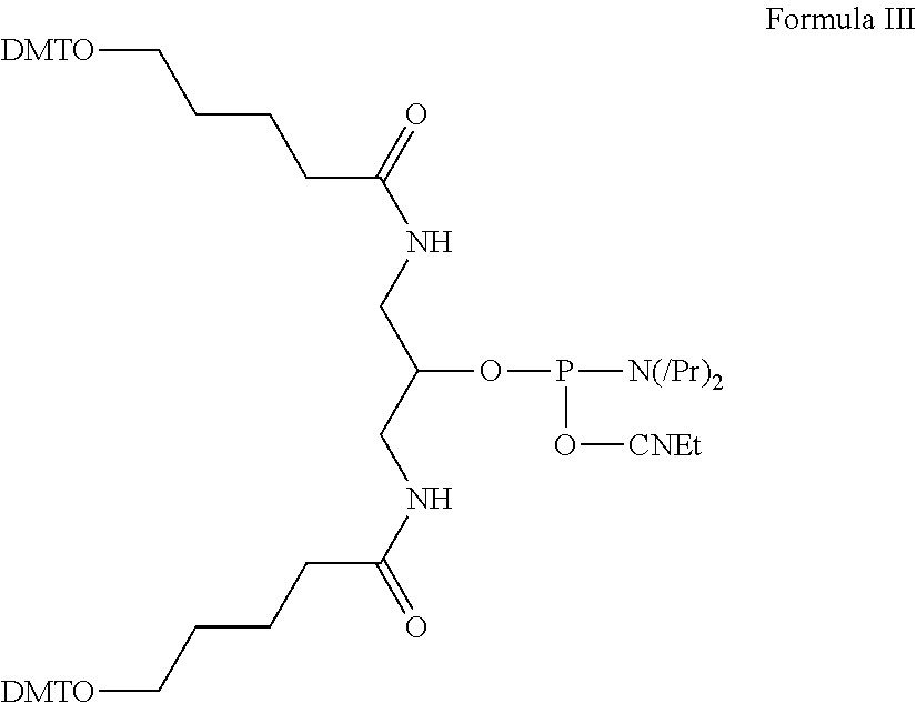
[DMTO]CCCCC(NCC(CNC(CCCC[DMTO])=O)OP(O[CNEt])[N(/Pr)2])=O
